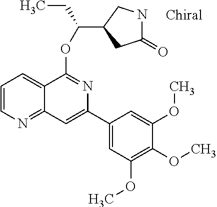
C1(C2=CC3=NC=CC=C3C(OC(CC)C3CC(=O)NC3)=N2)=CC(OC)=C(OC)C(OC)=C1
